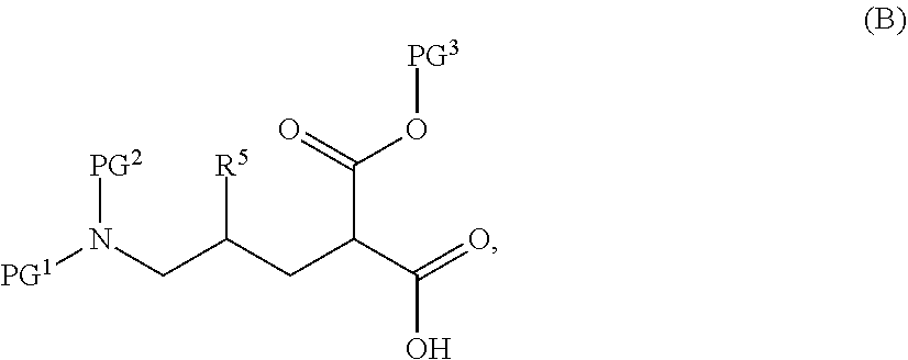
[PG1]N(CC(CC(C(=O)O)C(=O)O[PG3])[R5])[PG2]
